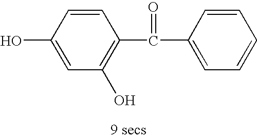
C1=CC(O)=CC(O)=C1C(C1=CC=CC=C1)=O
